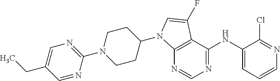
C12=C(C(NC3=CC=CN=C3Cl)=NC=N1)C(F)=CN2C1CCN(C2=NC=C(CC)C=N2)CC1
